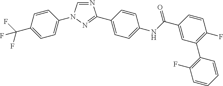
N1=CN(C2=CC=C(C(F)(F)F)C=C2)N=C1C1=CC=C(NC(C2=CC(C3=C(F)C=CC=C3)=C(F)C=C2)=O)C=C1
